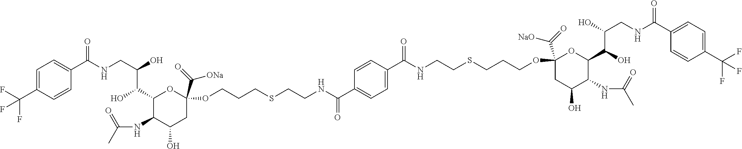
C(NCC(O)C(C1C(NC(C)=O)C(O)CC(C(=O)[ONa])(OCCCSCCNC(C2=CC=C(C(NCCSCCCOC3(C(=O)[NaO])CC(O)C(NC(C)=O)C(C(O)C(O)CNC(C4=CC=C(C(F)(F)F)C=C4)=O)O3)=O)C=C2)=O)O1)O)(=O)C1=CC=C(C(F)(F)F)C=C1
